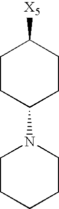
C1([X5])CCC(N2CCCCC2)CC1
